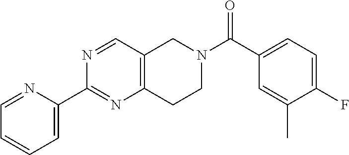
C1=NC(C2=NC3=C(C=N2)CN(C(C2=CC=C(F)C(C)=C2)=O)CC3)=CC=C1
